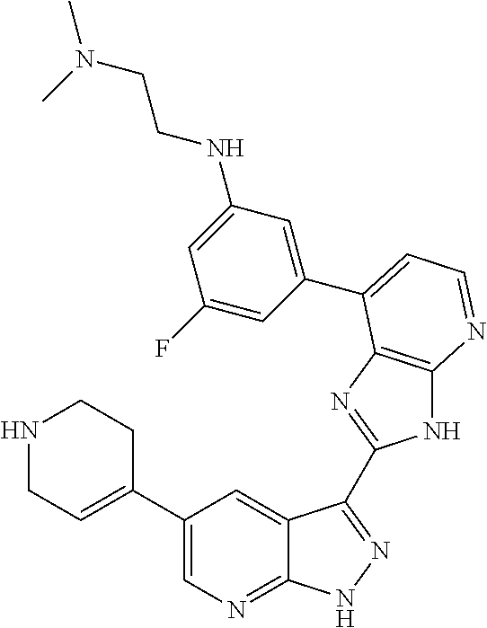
C1(C2=CCNCC2)=CN=C2C(=C1)C(C1=NC3=C(N1)N=CC=C3C1=CC(NCCN(C)C)=CC(F)=C1)=NN2
